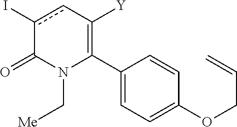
C1(C2=C([Y])cc(I)C(=O)N2C[Me])=CC=C(OCC=C)C=C1
